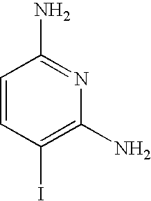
C1=CC(I)=C(N)N=C1N
